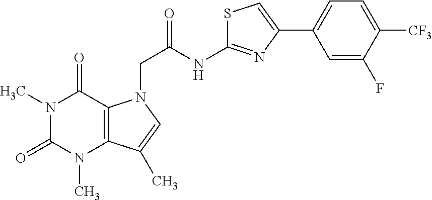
N1(C)C(=O)N(C)C2=C(C1=O)N(CC(NC1=NC(C3=CC=C([CF3])C(F)=C3)=CS1)=O)C=C2C
